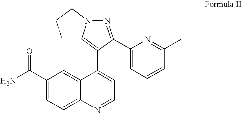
NC(C1=CC=C2C(=C1)C(C1=C3N(N=C1C1=CC=CC(C)=N1)CCC3)=CC=N2)=O
